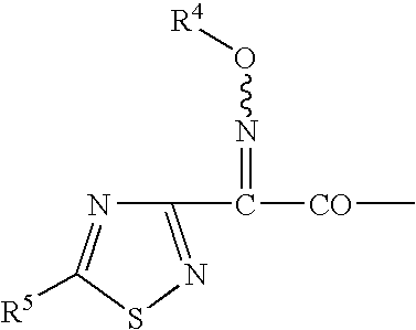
C1(C([CO]C)=NO[R4])=NSC([R5])=N1
